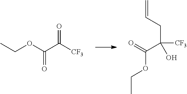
CCOC(C([CF3])=O)=O.C(C(CC=C)([CF3])O)(=O)OCC
